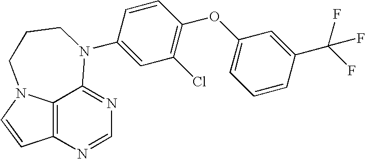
C12=C3N=CN=C1N(C1=CC(Cl)=C(OC4=CC=CC(C(F)(F)F)=C4)C=C1)CCCN2C=C3
